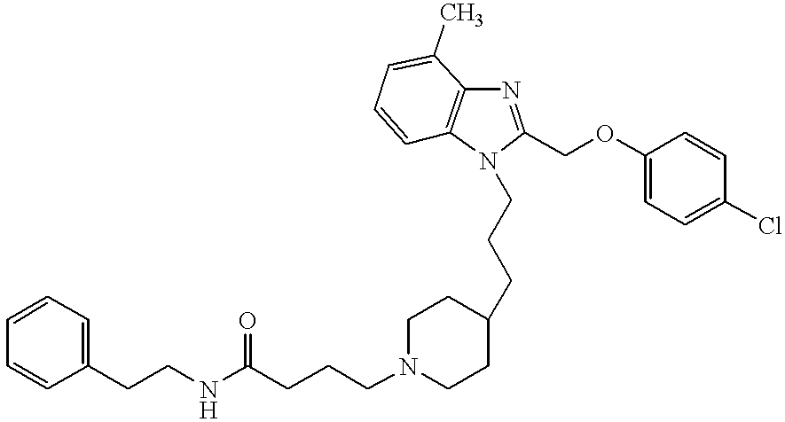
C(CCC1CCN(CCCC(NCCC2=CC=CC=C2)=O)CC1)N1C2=C(N=C1COC1=CC=C(Cl)C=C1)C(C)=CC=C2
